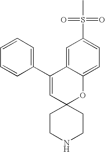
C1=CC=C(C2=CC3(OC4=CC=C(S(=O)(=O)C)C=C24)CCNCC3)C=C1
